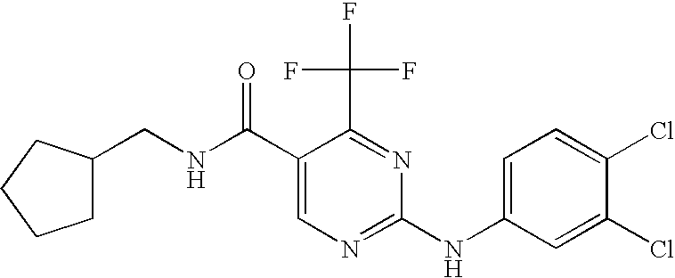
N(C(C1=CN=C(NC2=CC=C(Cl)C(Cl)=C2)N=C1C(F)(F)F)=O)CC1CCCC1
